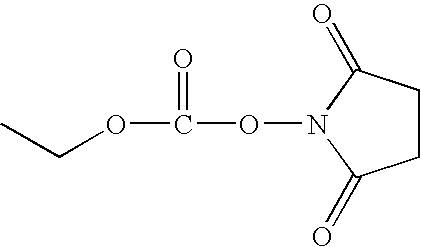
C(OC(ON1C(=O)CCC1=O)=O)C
